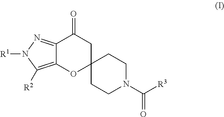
C12=NN([R1])C([R2])=C1OC1(CC2=O)CCN(C(=O)[R3])CC1
